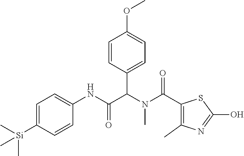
C1=C([Si](C)(C)C)C=CC(NC(C(N(C(=O)C2=C(C)N=C(O)S2)C)C2=CC=C(OC)C=C2)=O)=C1
